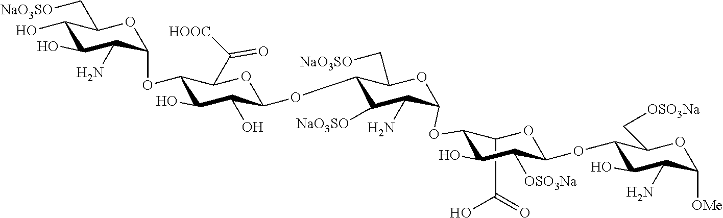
C1(C(=O)O)C(OC2C(N)C([NaO3SO])C(OC3C(O)C(O)C(OC4C(N)C(O)C(O)C(C[NaO3SO])O4)C(C([HOOC])=O)O3)C(C[NaO3SO])O2)C(O)C([OSO3Na])C(OC2C(O)C(N)C([OMe])OC2C[OSO3Na])O1
